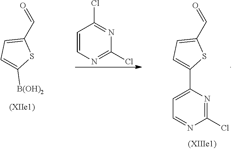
O=CC1=CC=C([B(OH)2])S1.C1=CN=C(Cl)N=C1Cl.O=CC1=CC=C(C2=CC=NC(Cl)=N2)S1
